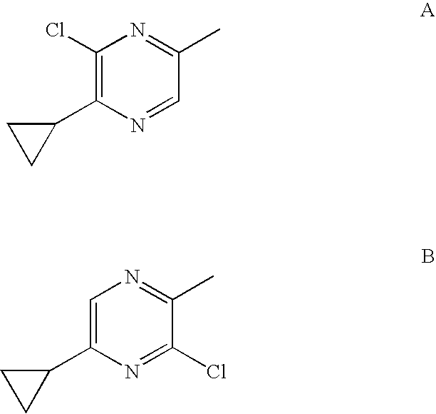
N1=CC(C)=NC(Cl)=C1C1CC1.N1=C(Cl)C(C)=NC=C1C1CC1
